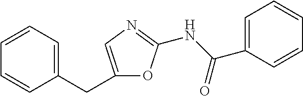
C1=CC=C(CC2=CN=C(NC(C3=CC=CC=C3)=O)O2)C=C1
